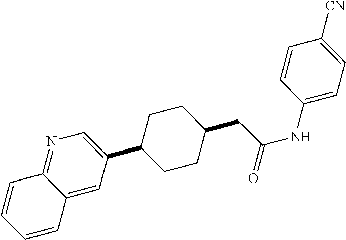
N1=C2C(=CC(C3CCC(CC(NC4=CC=C([CN])C=C4)=O)CC3)=C1)C=CC=C2
